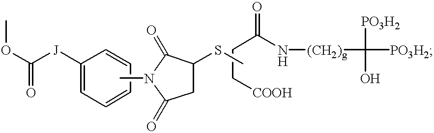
COC(=O)[J]C1=CC=CC=C1.C1C(SC)C(=O)N(C)C1=O.C(C[COOH])C(N[(CH2)g]C([PO3H2])(O)[PO3H2])=O
